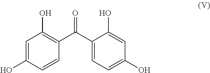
C1(C(C2=C(O)C=C(O)C=C2)=O)=CC=C(O)C=C1O
